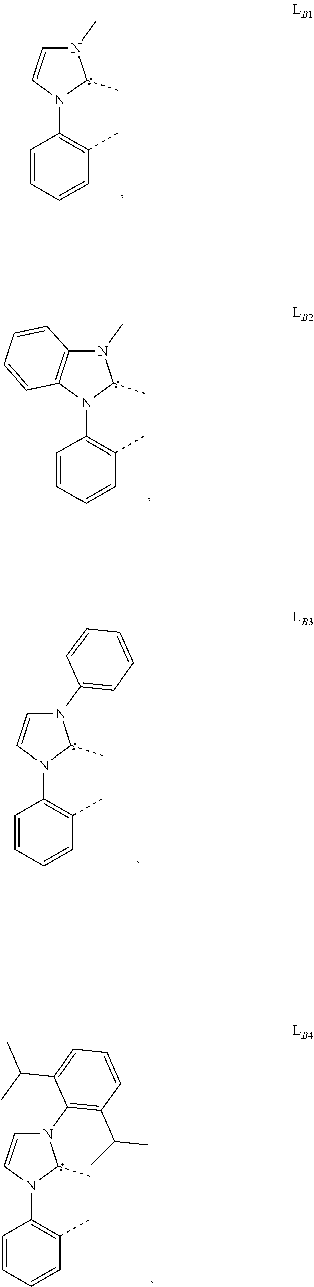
N1(C)C=CN(C2=C(C)C=CC=C2)C1C.N1(C)C2=C(N(C3=C(C)C=CC=C3)C1C)C=CC=C2.N1(C2=CC=CC=C2)C=CN(C2=C(C)C=CC=C2)C1C.N1(C2=C(C(C)C)C=CC=C2C(C)C)C=CN(C2=C(C)C=CC=C2)C1C
